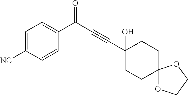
C1=C([NC])C=CC(C(C#CC2(O)CCC3(CC2)OCCO3)=O)=C1
